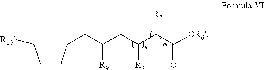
C(CCCC(CC(C(C([OR6])=O)[R7])[R8])[R9])C[R10]
